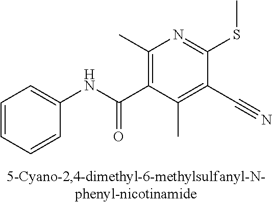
C1=CC=CC(NC(C2=C(C)N=C(SC)C(C#N)=C2C)=O)=C1
